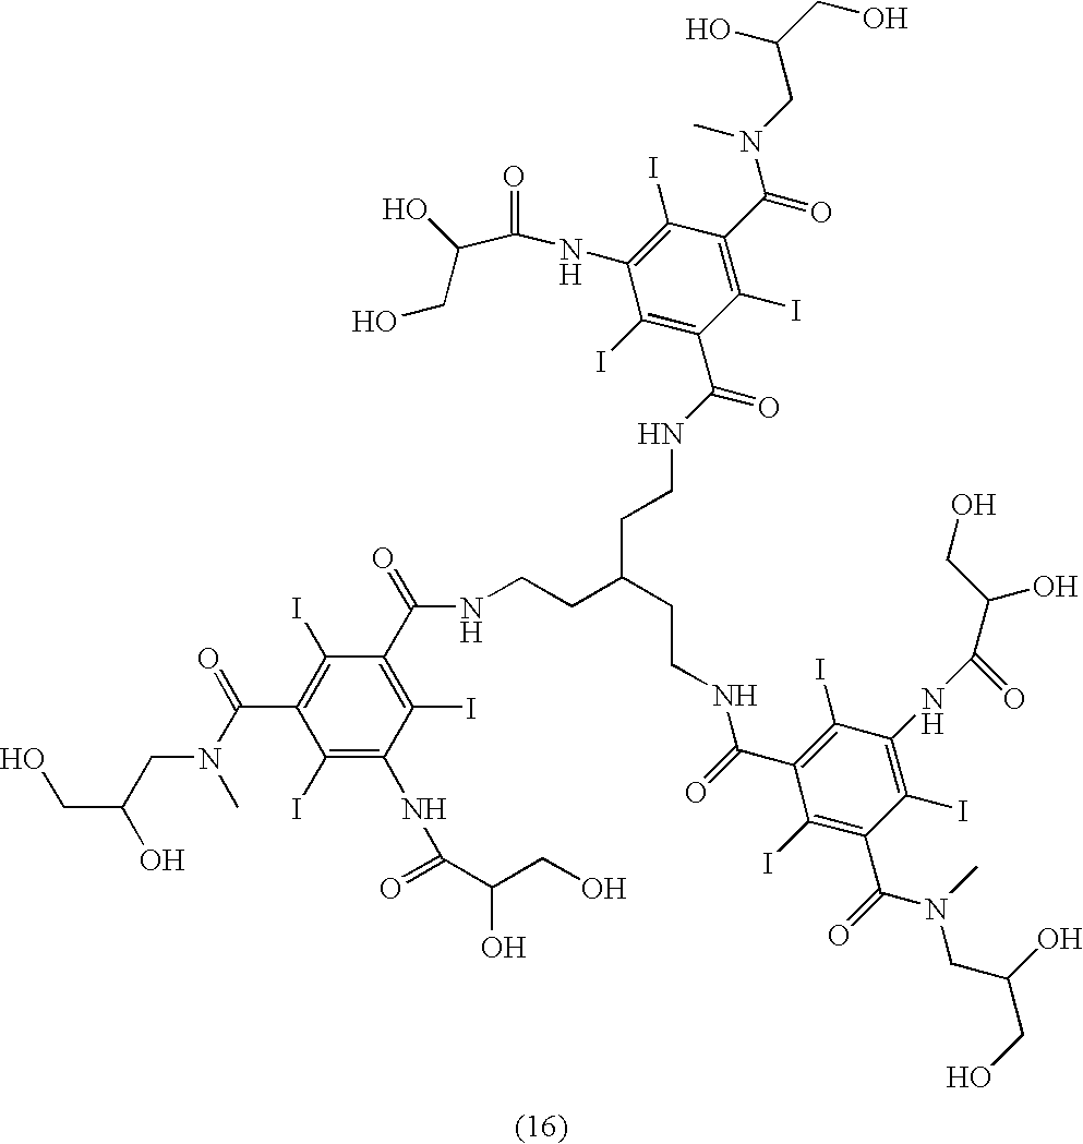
C(NC(C1=C(I)C(NC(=O)C(O)CO)=C(I)C(C(N(CC(CO)O)C)=O)=C1I)=O)CC(CCNC(C1=C(I)C(NC(C(CO)O)=O)=C(I)C(C(N(CC(CO)O)C)=O)=C1I)=O)CCNC(C1=C(I)C(NC(=O)C(CO)O)=C(I)C(C(=O)N(C)CC(CO)O)=C1I)=O
